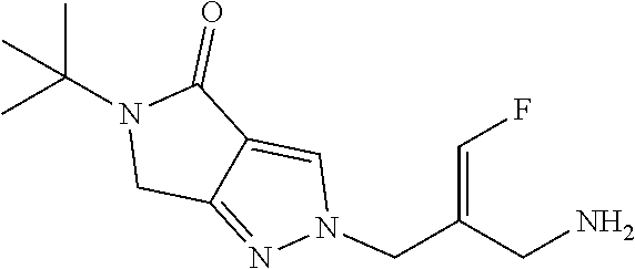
C12=CN(CC(=CF)CN)N=C1CN(C(C)(C)C)C2=O
